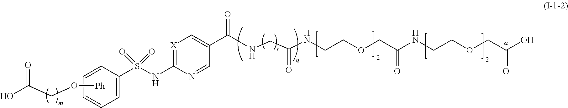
C1=CC(S(NC2=[X]C=C(C(NCC(NCCOCC(=O)NCCOCC(O)=O)=O)=O)C=N2)(=O)=O)=CC=C1.O([Ph])CC(O)=O
